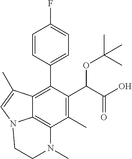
C1=CC(C2=C3C4=C(C(C)=C2C(C(=O)O)OC(C)(C)C)N(C)CCN4C=C3C)=CC=C1F
